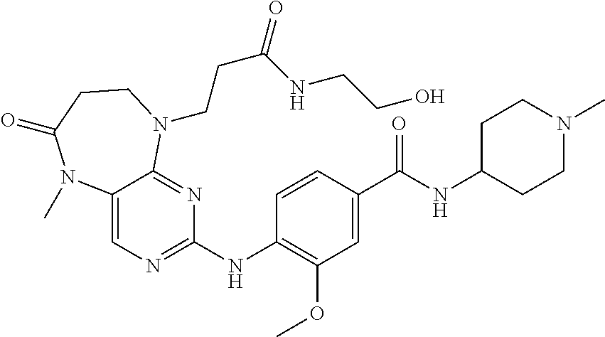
C1(NC2=NC=C3C(=N2)N(CCC(=O)NCCO)CCC(=O)N3C)=C(OC)C=C(C(NC2CCN(C)CC2)=O)C=C1
